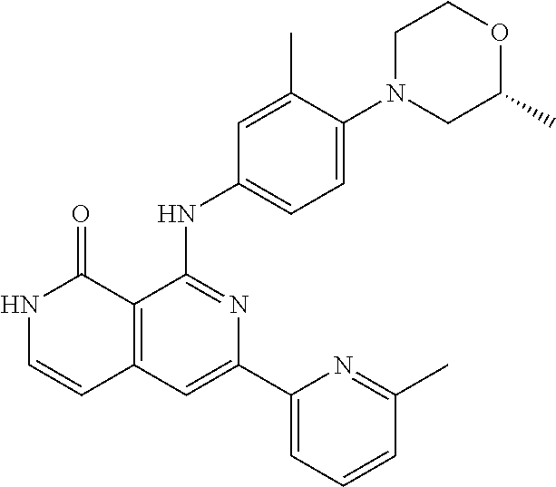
N1C=CC2=C(C1=O)C(NC1=CC=C(N3CC(C)OCC3)C(C)=C1)=NC(C1=CC=CC(C)=N1)=C2
